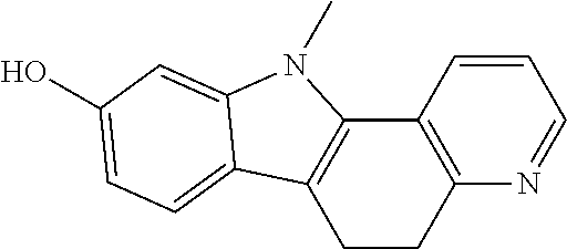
C12=C(CCC3=C1N(C)C1=CC(O)=CC=C31)N=CC=C2
